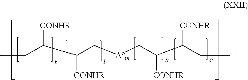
[CONHR]C(CC)C([CONHR])C[Am]CC([CONHR])C([CONHR])CC
